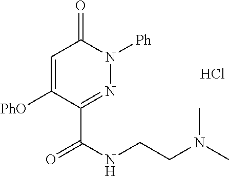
[PhO]C1=CC(=O)N([Ph])N=C1C(NCCN(C)C)=O.Cl
